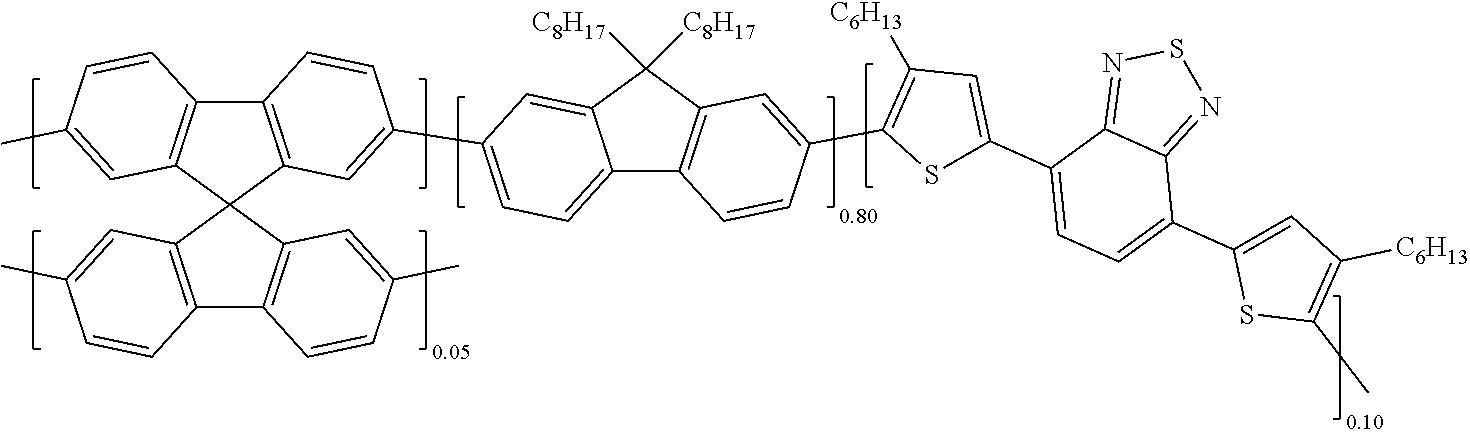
C12=C(C=C(C3=CC=C4C(=C3)C([C8H17])([C8H17])C3=C4C=CC(C4=C([C6H13])C=C(C5=CC=C(C6=CC([C6H13])=C(C)S6)C6=NSN=C56)S4)=C3)C=C1)C1(C3=C2C=CC(C)=C3)C2=C(C3=C1C=C(C)C=C3)C=CC(C)=C2
